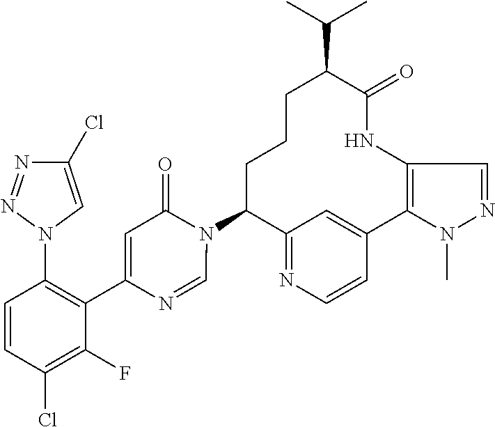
C12=NC=CC(=C1)C1=C(NC(=O)C(C(C)C)CCCC2N2C(=O)C=C(C3=C(N4C=C(Cl)N=N4)C=CC(Cl)=C3F)N=C2)C=NN1C
